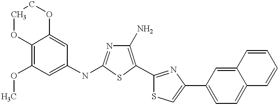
O(C1=C2C(=CC(NC3=NC(N)=C(C4=NC(C5=CC=C6C(=C5)C=CC=C6)=CS4)S3)=C1)OCCO2)C
